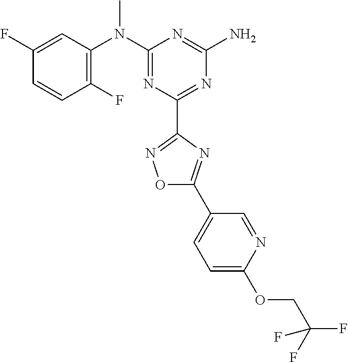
C1(F)=CC(N(C2=NC(C3=NOC(C4=CC=C(OCC(F)(F)F)N=C4)=N3)=NC(N)=N2)C)=C(F)C=C1
